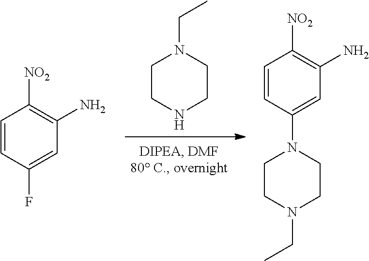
C1CNCCN1CC.C1=CC(F)=CC(N)=C1[NO2].C1=CC(N2CCN(CC)CC2)=CC(N)=C1[NO2]
